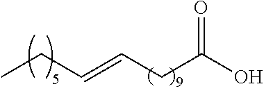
C(CC(O)=O)=CCC
